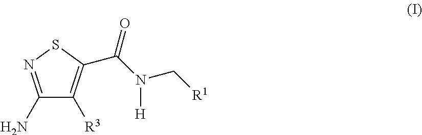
C1(N)=NSC(C(N([H])C[R1])=O)=C1[R3]
